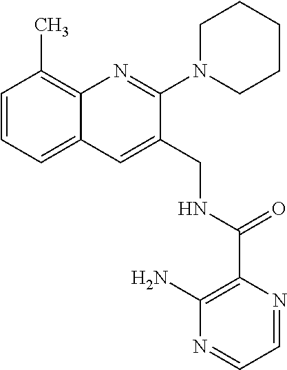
C1=CC=C2C(=C1C)N=C(N1CCCCC1)C(CNC(C1=C(N)N=CC=N1)=O)=C2
